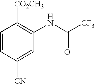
C1=CC([CN])=CC(NC([CF3])=O)=C1[CO2CH3]
